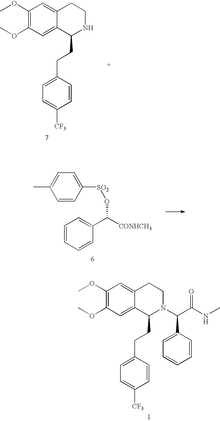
C1=C([SO2]OC([CONHCH3])C2=CC=CC=C2)C=CC(C)=C1.C1(OC)=C(OC)C=C2C(=C1)CCN(C(C(NC)=O)C1=CC=CC=C1)C2CCC1=CC=C([CF3])C=C1.I.C1(OC)=C(OC)C=C2C(=C1)CCNC2CCC1=CC=C([CF3])C=C1
